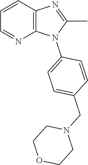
C1(C)=NC2=C(N1C1=CC=C(CN3CCOCC3)C=C1)N=CC=C2
